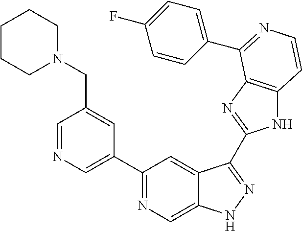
C1=NC=C(C2=NC=C3C(=C2)C(C2=NC4=C(N2)C=CN=C4C2=CC=C(F)C=C2)=NN3)C=C1CN1CCCCC1
